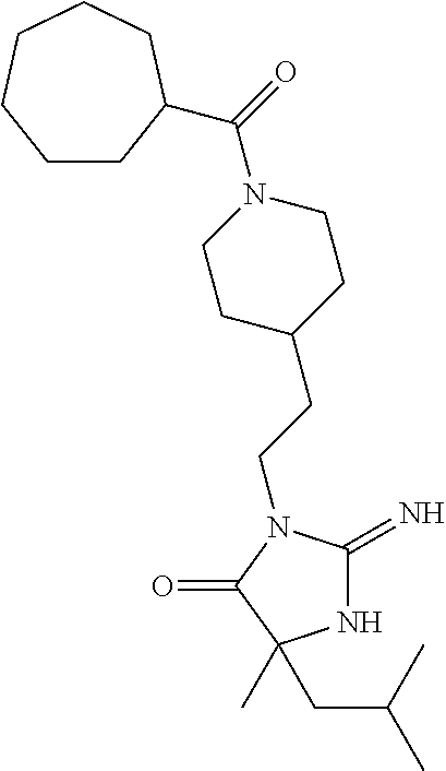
C(N1C(=N)NC(C)(CC(C)C)C1=O)CC1CCN(C(=O)C2CCCCCC2)CC1
